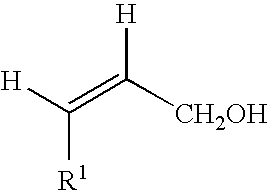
[H]C(=C([CH2OH])[H])[R1]
